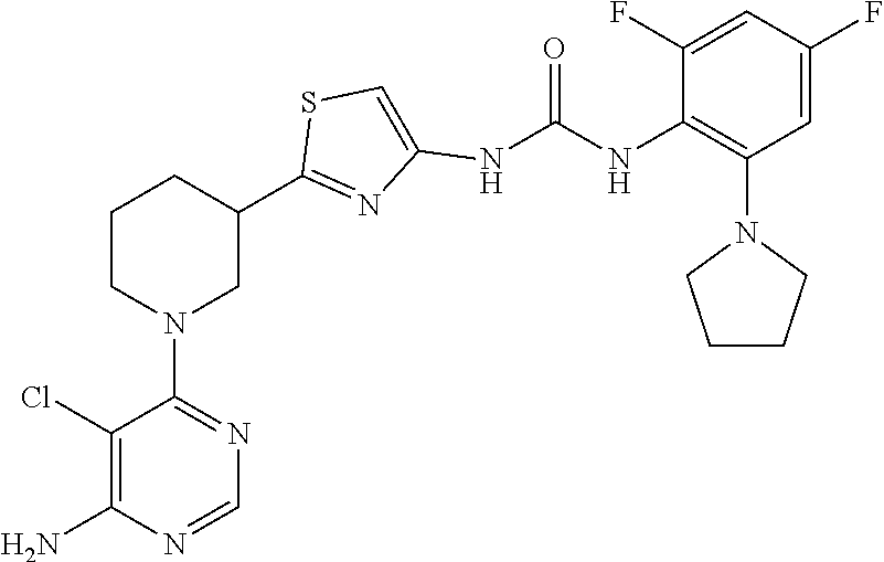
C1(N2CC(C3=NC(NC(=O)NC4=C(N5CCCC5)C=C(F)C=C4F)=CS3)CCC2)=NC=NC(N)=C1Cl
